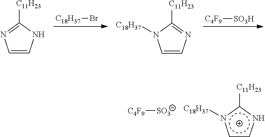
[C4F9][SO3].c1cnc([C11H23])n1[C18H37].[C18H37]Br.[C4F9][SO3H].C1=CNC([C11H23])=N1.C1=CN=C([C11H23])N1[C18H37]
